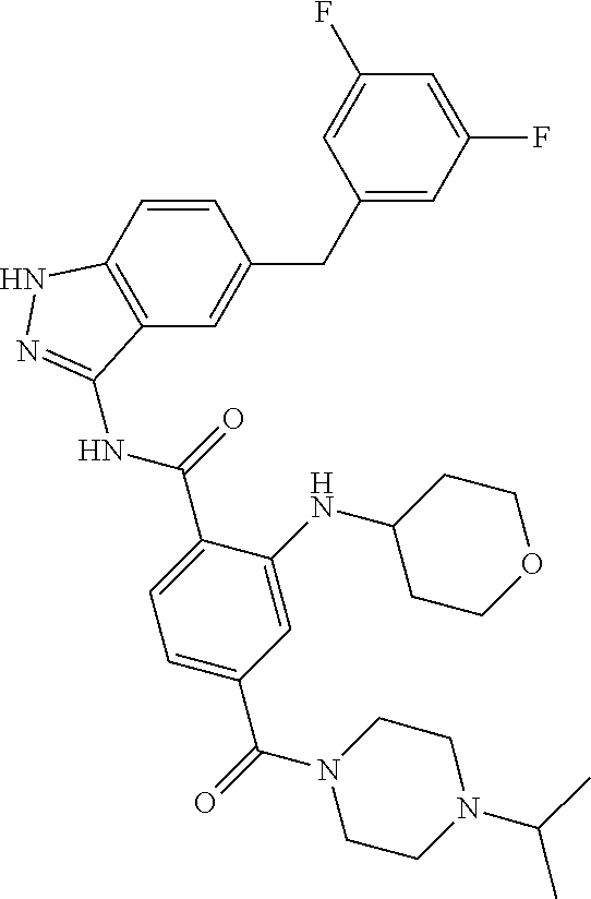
C1=CC2=C(C=C1CC1=CC(F)=CC(F)=C1)C(NC(=O)C1=CC=C(C(=O)N3CCN(C(C)C)CC3)C=C1NC1CCOCC1)=NN2
